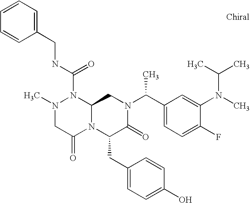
N(C(N1N(C)CC(=O)N2C1CN(C(C1=CC=C(F)C(N(C)C(C)C)=C1)C)C(=O)C2CC1=CC=C(O)C=C1)=O)CC1=CC=CC=C1
